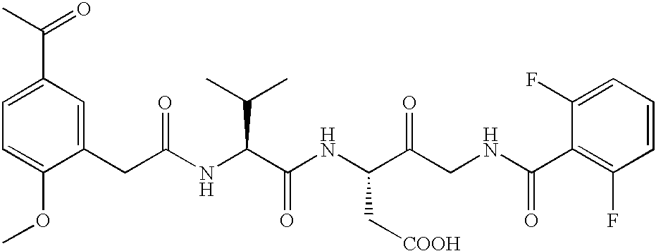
C1=C(OC)C(CC(NC(C(NC(C(CNC(C2=C(F)C=CC=C2F)=O)=O)C[COOH])=O)C(C)C)=O)=CC(C(C)=O)=C1
